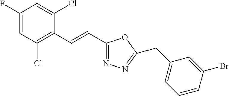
C1(F)=CC(Cl)=C(C=CC2=NN=C(CC3=CC=CC(Br)=C3)O2)C(Cl)=C1
